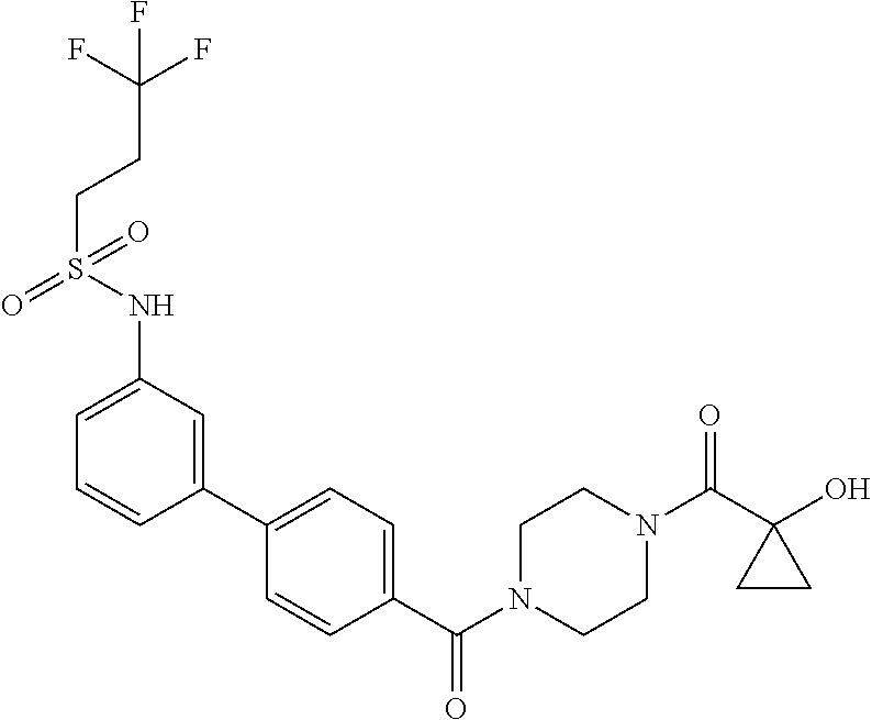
OC1(C(N2CCN(C(=O)C3=CC=C(C4=CC(NS(=O)(CCC(F)(F)F)=O)=CC=C4)C=C3)CC2)=O)CC1
